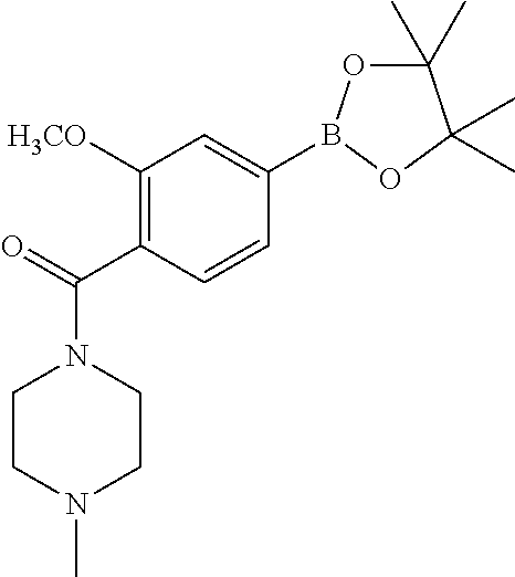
N1(C(=O)C2=C([H3CO])C=C(B3OC(C)(C)C(C)(C)O3)C=C2)CCN(C)CC1
